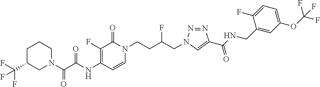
C1(NC(C(=O)N2CC(C(F)(F)F)CCC2)=O)=C(F)C(=O)N(CCC(CN2N=NC(C(NCC3=CC(OC(F)(F)F)=CC=C3F)=O)=C2)F)C=C1
